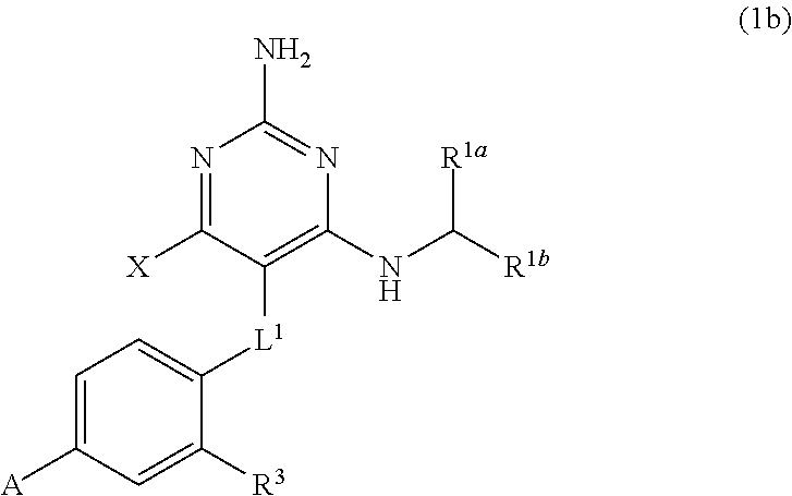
C1=C([A])C=C([R3])C([L1]C2=C(NC([R1b])[R1a])N=C(N)N=C2[X])=C1
